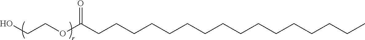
C(CCCCCCCCCCCCCC)CC(OCCO)=O
